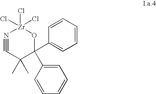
C1=C(C2(C3=CC=CC=C3)O[Zr](Cl)(Cl)(Cl)N#CC2(C)C)C=CC=C1
